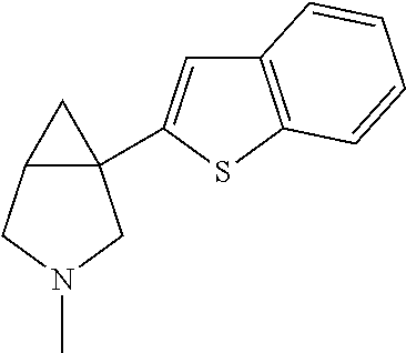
C12(C3=CC4=C(S3)C=CC=C4)C(CN(C)C1)C2
